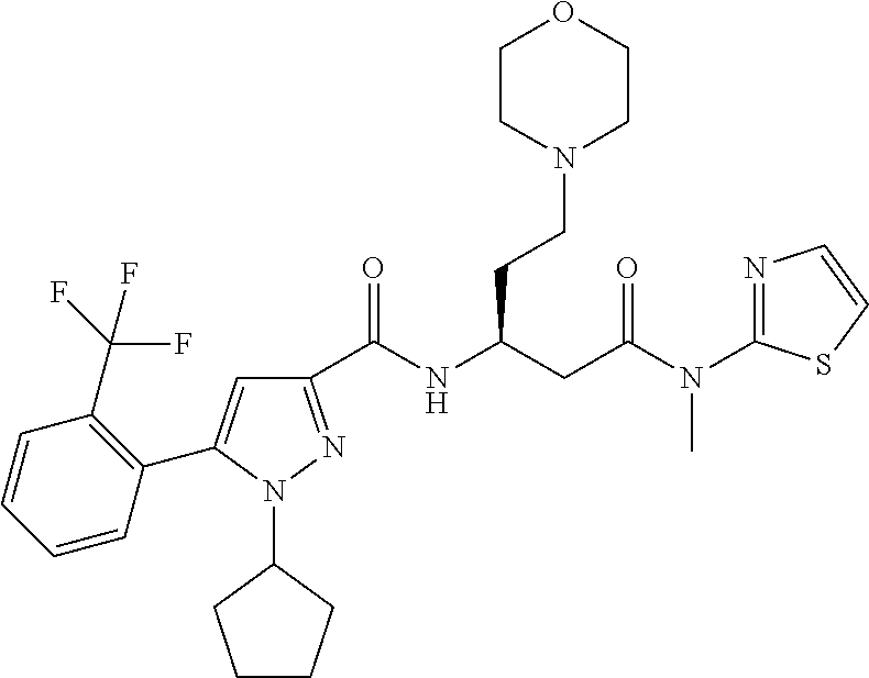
C1(C(NC(CC(N(C2=NC=CS2)C)=O)CCN2CCOCC2)=O)=NN(C2CCCC2)C(C2=C(C(F)(F)F)C=CC=C2)=C1
